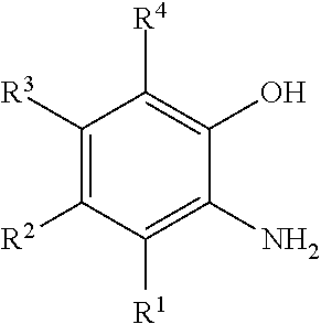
C1([R3])=C([R2])C([R1])=C(N)C(O)=C1[R4]
